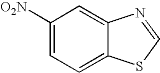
C1([O2N])=CC=C2C(=C1)N=CS2
